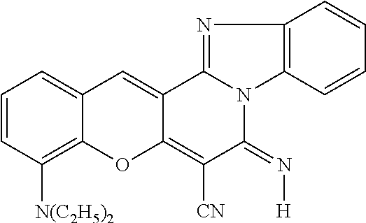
C1=CC([N(C2H5)2])=C2C(=C1)C=C1C(=C([CN])C(=N[H])N3C1=NC1=C3C=CC=C1)O2
